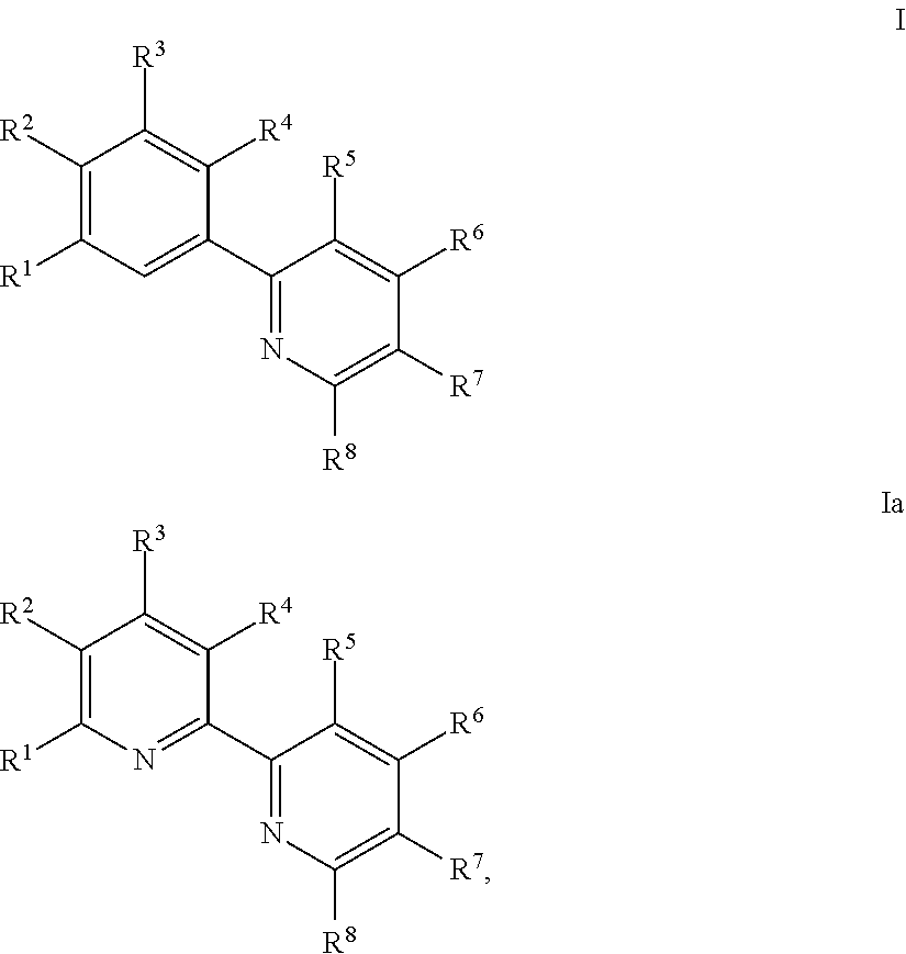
C1([R2])=C([R1])C=C(C2=NC([R8])=C([R7])C([R6])=C2[R5])C([R4])=C1[R3].C1([R2])=C([R1])N=C(C2=NC([R8])=C([R7])C([R6])=C2[R5])C([R4])=C1[R3]
